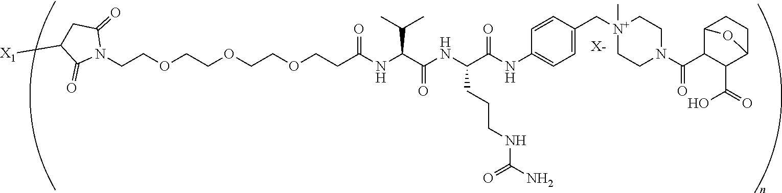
[X-].N1(CCOCCOCCOCCC(NC(C(NC(C(NC2=CC=C(C[N+]3(C)CCN(C(C4C5CCC(C4C(O)=O)O5)=O)CC3)C=C2)=O)CCCNC(N)=O)=O)C(C)C)=O)C(=O)CC([X1])C1=O
